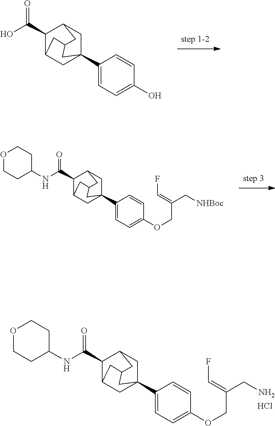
Cl.C1=C(C23CC4C(C(NC5CCOCC5)=O)C(C2)CC(C4)C3)C=CC(OCC(=CF)CN)=C1.C1(C(O)=O)C2CC3(C4=CC=C(O)C=C4)CC1CC(C2)C3.C1=C(C23CC4C(C(NC5CCOCC5)=O)C(C2)CC(C4)C3)C=CC(OCC(=CF)C[NHBoc])=C1
